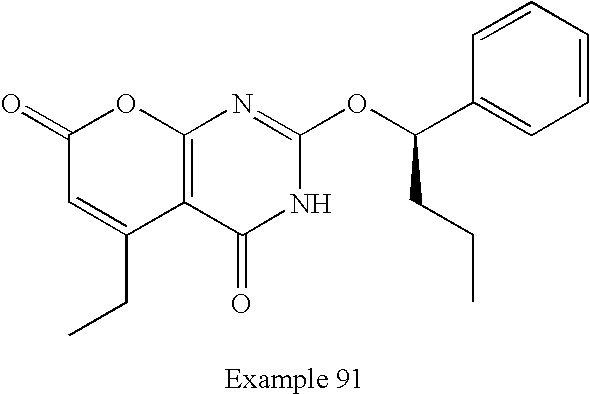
C1(=O)C=C(CC)C2=C(O1)N=C(OC(C1=CC=CC=C1)CCC)NC2=O
